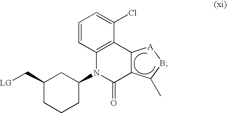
C1(C[LG])CCCC(N2C(=O)C3C(C4=C2C=CC=C4Cl)[A]BC3C)C1
